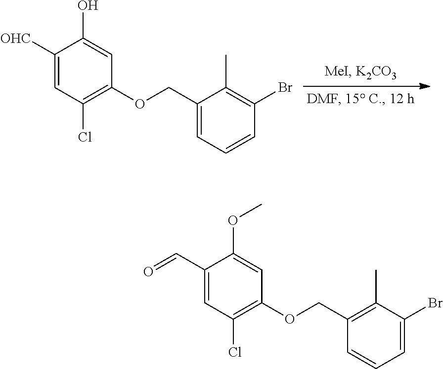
C1([OHC])=CC(Cl)=C(OCC2=CC=CC(Br)=C2C)C=C1O.C1(C=O)=CC(Cl)=C(OCC2=C(C)C(Br)=CC=C2)C=C1OC
